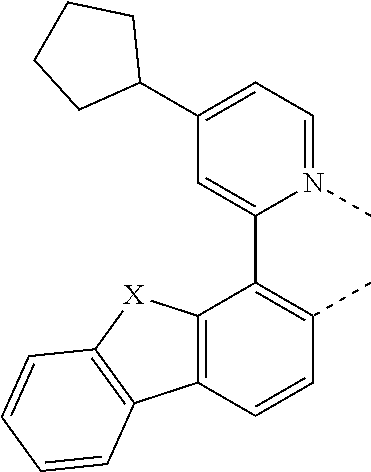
C12=C(C=CC(C)=C1C1=CC(C3CCCC3)=CC=N1C)C1=C([X]2)C=CC=C1
